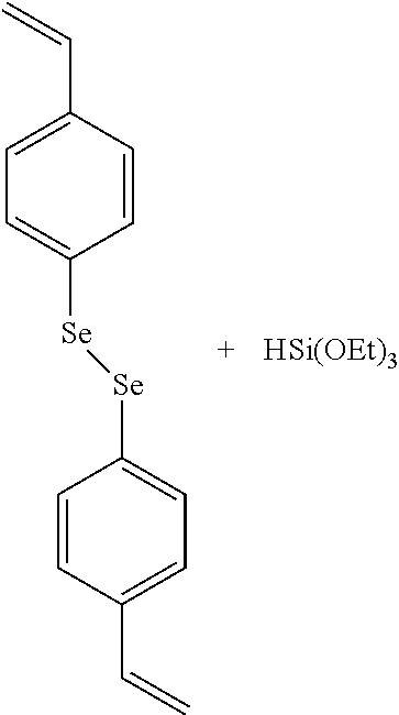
C1=CC(C=C)=CC=C1[Se][Se]C1=CC=C(C=C)C=C1.[HSi(OEt)3]
